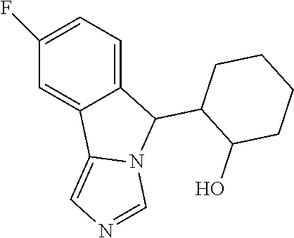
C1(F)=CC=C2C(=C1)C1=CN=CN1C2C1C(O)CCCC1
